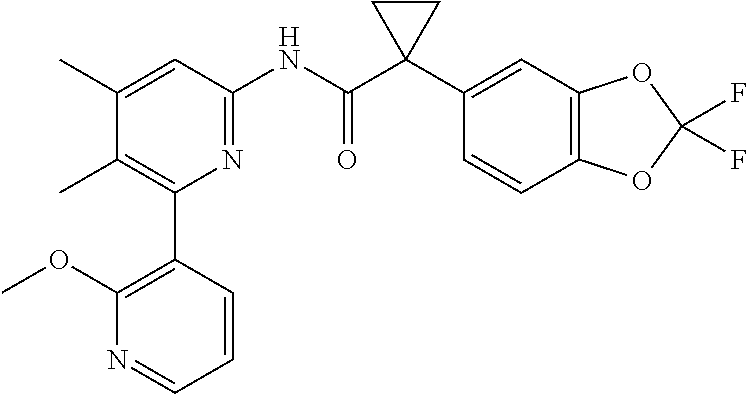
C1(C)=CC(NC(C2(C3=CC4=C(C=C3)OC(F)(F)O4)CC2)=O)=NC(C2=C(OC)N=CC=C2)=C1C
